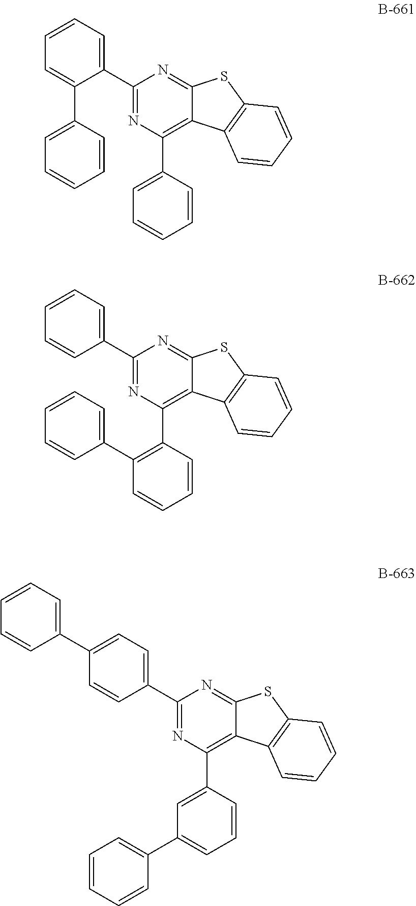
C1(C2=CC=CC=C2C2=CC=CC=C2)=NC(C2=CC=CC=C2)=C2C(=N1)SC1=C2C=CC=C1.C1(C2=CC=CC=C2)=NC(C2=C(C3=CC=CC=C3)C=CC=C2)=C2C(=N1)SC1=C2C=CC=C1.C1(C2=CC=C(C3=CC=CC=C3)C=C2)=NC(C2=CC(C3=CC=CC=C3)=CC=C2)=C2C(=N1)SC1=C2C=CC=C1
